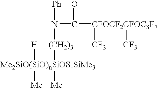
[Me2SiO(SiO)nSiOSiSiMe3]([H])([Me])([Me])[(CH2)3]N([Ph])C(=O)[CFOCF2CFOC3F7]([CF3])[CF3]
